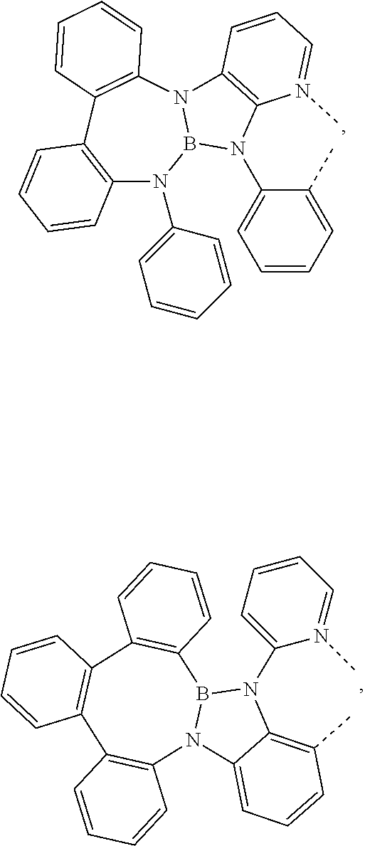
N12B(N(C3=CC=CC=N3C)C3=C(C)C=CC=C13)C1=C(C3=C(C4=C2C=CC=C4)C=CC=C3)C=CC=C1.C1=CC=C(C)C(N2C3=C(N4B2N(C2=CC=CC=C2)C2=C(C5=C4C=CC=C5)C=CC=C2)C=CC=N3C)=C1
